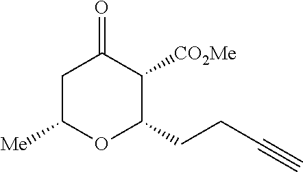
C1C([Me])OC(CCC#C)C([CO2Me])C1=O
